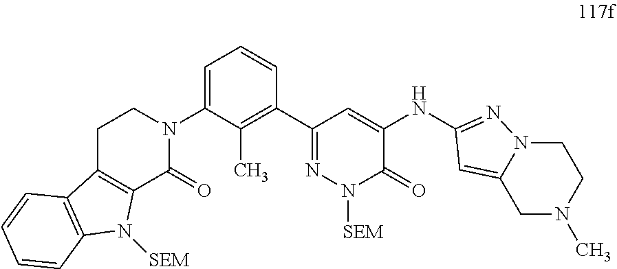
N1=C(C2=C(C)C(N3C(=O)C4=C(CC3)C3=C(N4[SEM])C=CC=C3)=CC=C2)C=C(NC2=NN3CCN(C)CC3=C2)C(=O)N1[SEM]
